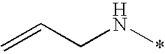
C(CN*)=C
